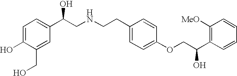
C1=C(O)C(CO)=CC(C(CNCCC2=CC=C(OCC(C3=C([MeO])C=CC=C3)O)C=C2)O)=C1
